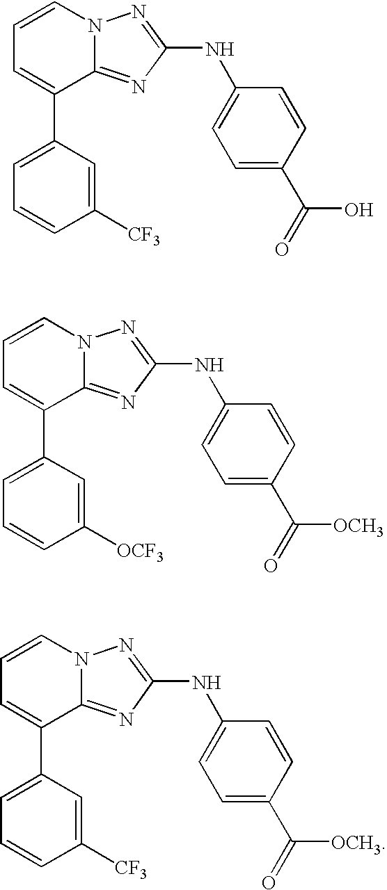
C1([CF3])=CC(C2=CC=CN3C2=NC(NC2=CC=C(C(=O)O)C=C2)=N3)=CC=C1.C1([OCF3])=CC(C2=CC=CN3C2=NC(NC2=CC=C(C(=O)[OCH3])C=C2)=N3)=CC=C1.C1([CF3])=CC(C2=CC=CN3C2=NC(NC2=CC=C(C(=O)[OCH3])C=C2)=N3)=CC=C1
